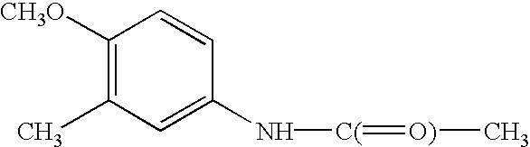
C1([CH3O])=C(C)C=C(N[C(]=[O)]C)C=C1
